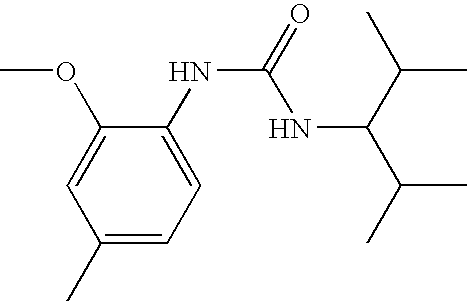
C1(OC)=CC(C)=CC=C1NC(NC(C(C)C)C(C)C)=O
